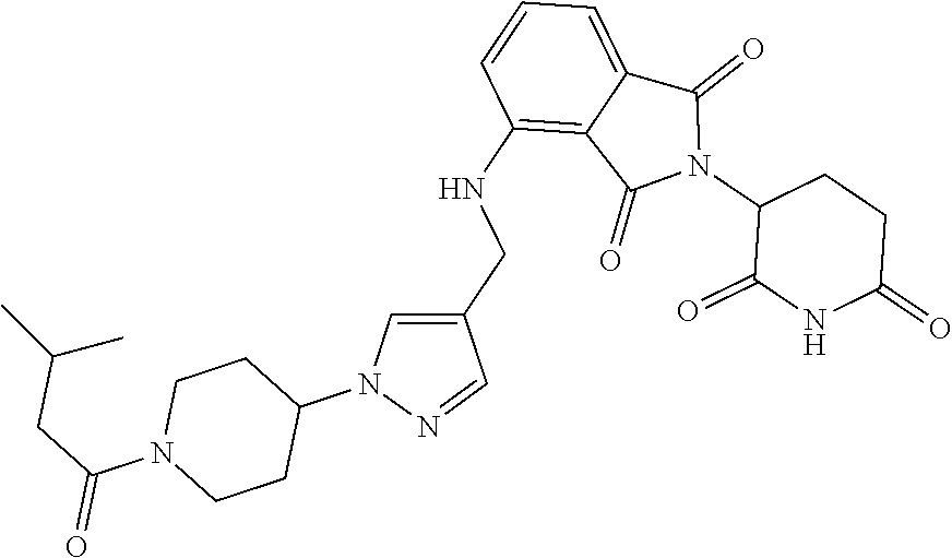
C1(NCC2=CN(C3CCN(C(=O)CC(C)C)CC3)N=C2)=C2C(=CC=C1)C(=O)N(C1C(=O)NC(=O)CC1)C2=O
